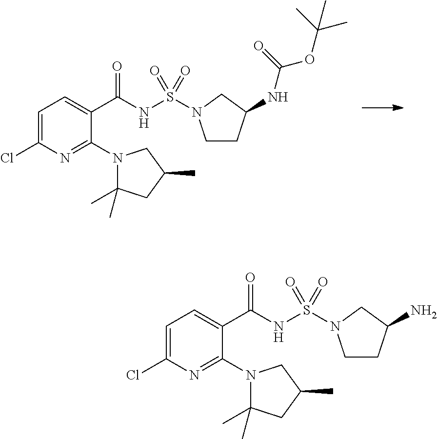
C1(N2C(C)(C)CC(C)C2)=NC(Cl)=CC=C1C(NS(=O)(=O)N1CC(NC(OC(C)(C)C)=O)CC1)=O.C1(N2C(C)(C)CC(C)C2)=NC(Cl)=CC=C1C(NS(=O)(=O)N1CC(N)CC1)=O
